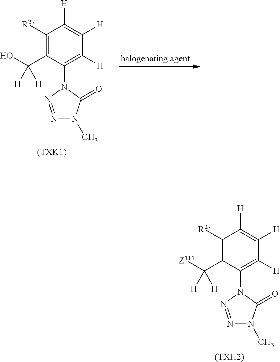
C1([R27])=C(C([Z111])([H])[H])C(N2C(=O)N(C)N=N2)=C([H])C([H])=C1[H].[(TXH2)].C1([R27])=C(C(O)([H])[H])C(N2C(=O)N(C)N=N2)=C([H])C([H])=C1[H].[(TXK1)]
